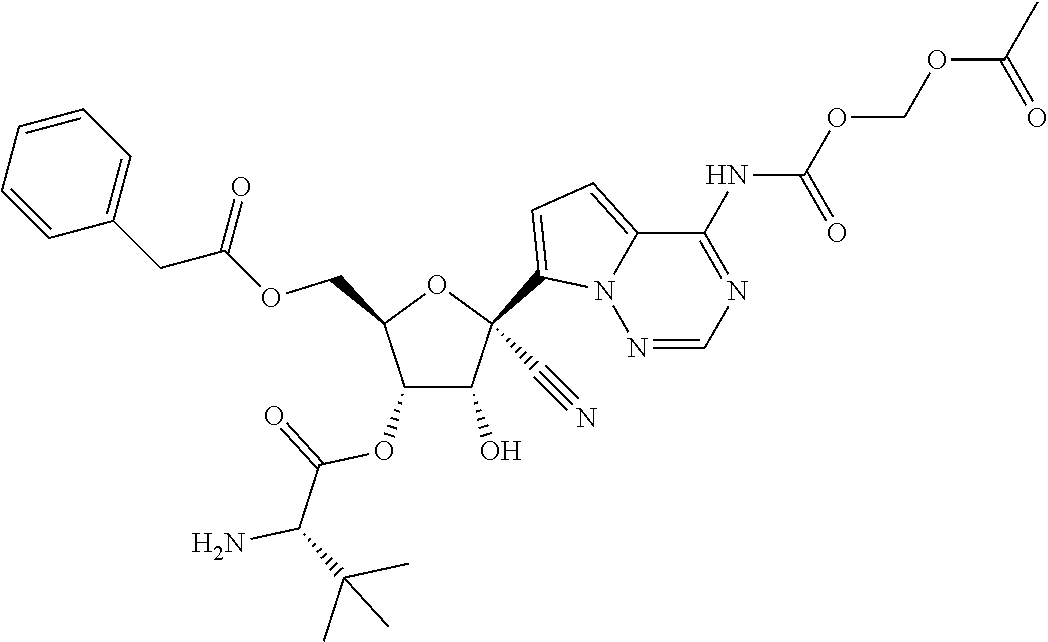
C1(O)C(OC(=O)C(N)C(C)(C)C)C(COC(=O)CC2=CC=CC=C2)OC1(C1=CC=C2N1N=CN=C2NC(=O)OCOC(C)=O)C#N
